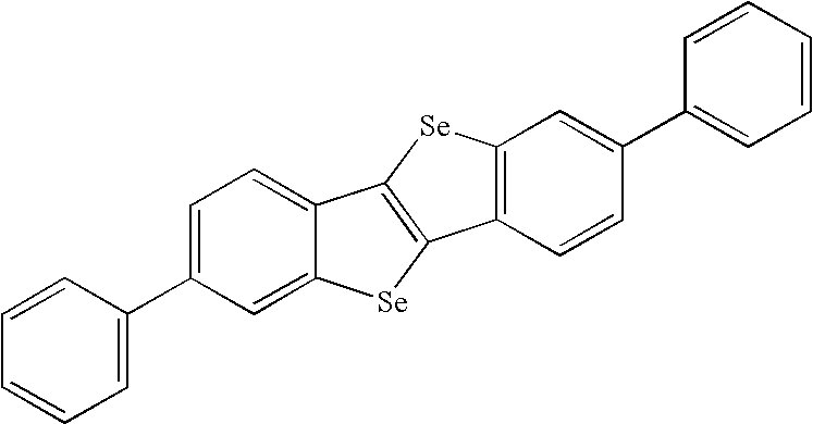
C12=CC=C(C3=CC=CC=C3)C=C1[Se]C1=C2[Se]C2=C1C=CC(C1=CC=CC=C1)=C2
